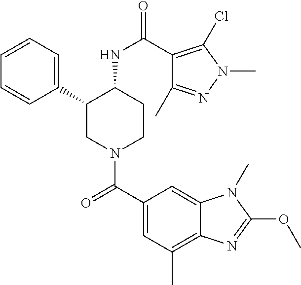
C1=CC=C(C2CN(C(C3=CC(C)=C4C(=C3)N(C)C(OC)=N4)=O)CCC2NC(=O)C2=C(Cl)N(C)N=C2C)C=C1
